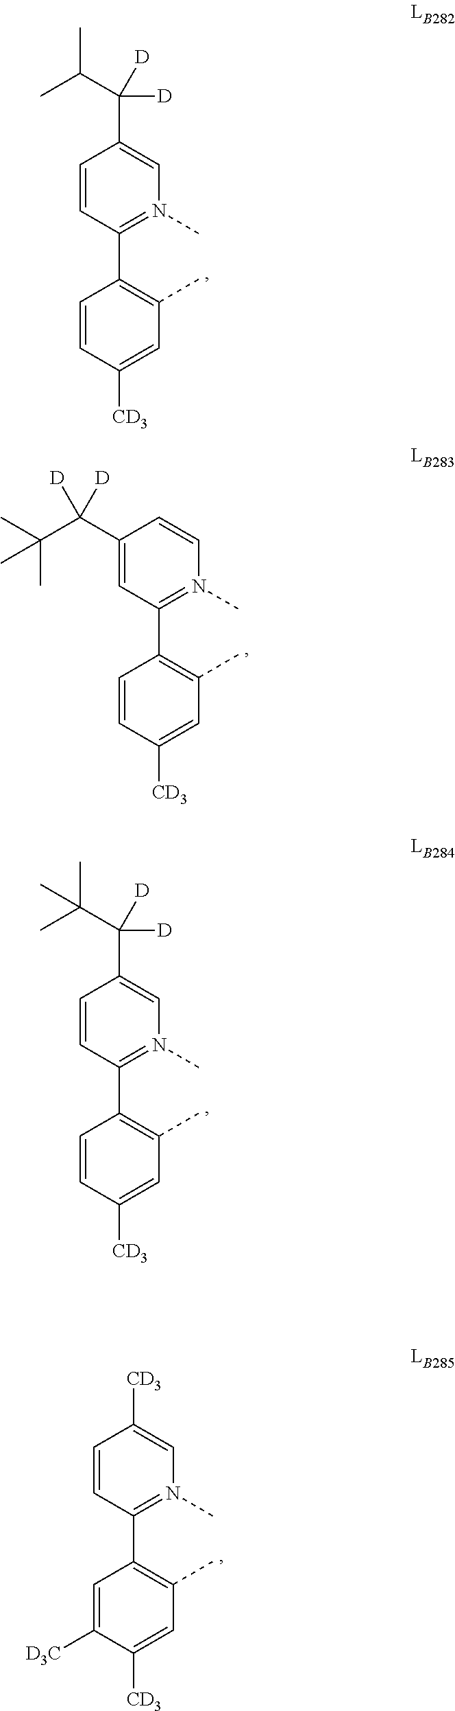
C1(C2=C(C)C=C([CD3])C=C2)=N(C)C=C(C(C(C)C)([D])[D])C=C1.C1(C2=C(C)C=C([CD3])C=C2)=N(C)C=CC(C(C(C)(C)C)([D])[D])=C1.C1(C2=C(C)C=C([CD3])C=C2)=N(C)C=C(C(C(C)(C)C)([D])[D])C=C1.C1(C2=C(C)C=C([CD3])C([D3C])=C2)=N(C)C=C([CD3])C=C1
